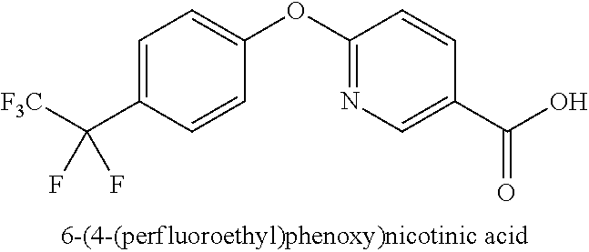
C1=C(C([F3C])(F)F)C=CC(OC2=NC=C(C(O)=O)C=C2)=C1
